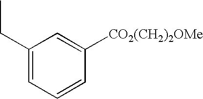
C1(CC)=CC=CC([CO2(CH2)2OMe])=C1
